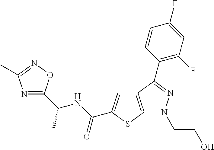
C12=C(SC(C(NC(C3=NC(C)=NO3)C)=O)=C1)N(CCO)N=C2C1=C(F)C=C(F)C=C1
